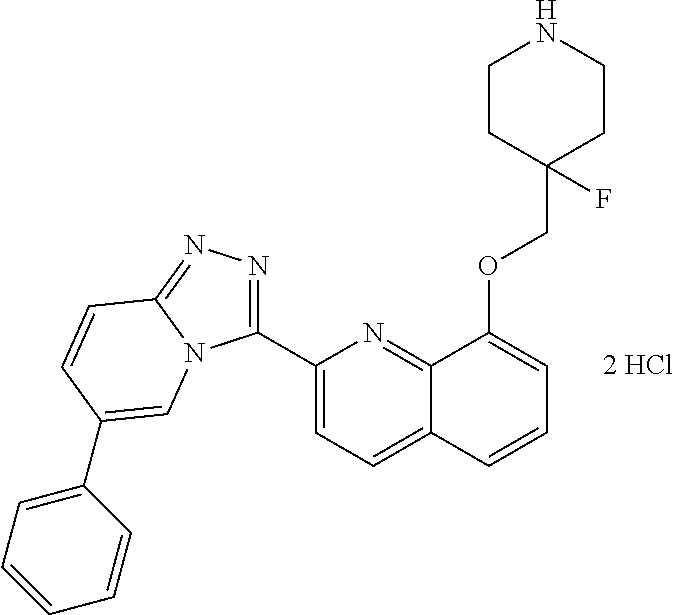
C1(C2=NN=C3N2C=C(C2=CC=CC=C2)C=C3)=CC=C2C(=N1)C(OCC1(F)CCNCC1)=CC=C2
